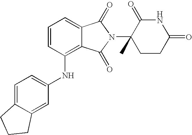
C1(NC2=C3C(=CC=C2)C(=O)N(C2(C)CCC(=O)NC2=O)C3=O)=CC=C2C(=C1)CCC2
